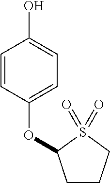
C1=CC(OC2CCCS2(=O)=O)=CC=C1O
